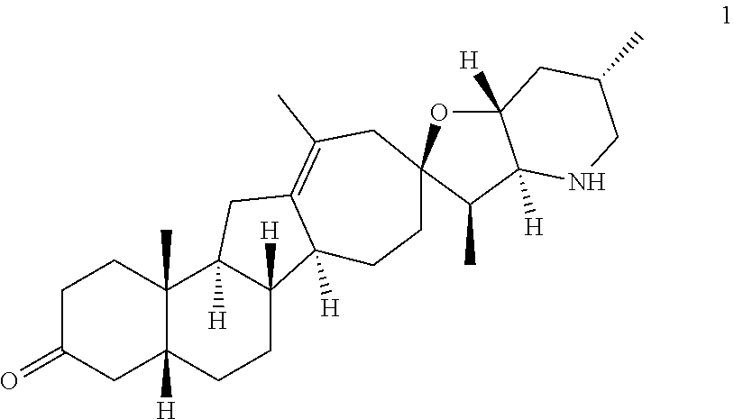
C1C(=O)CC2([H])C(C)(C1)C1([H])C([H])(CC2)C2([H])C(=C(C)CC3(CC2)OC2([H])C([H])(C3C)NCC(C)C2)C1
